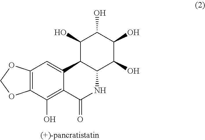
C12=CC3=C(C(O)=C1C(=O)NC1C2C(O)C(O)C(O)C1O)OCO3
